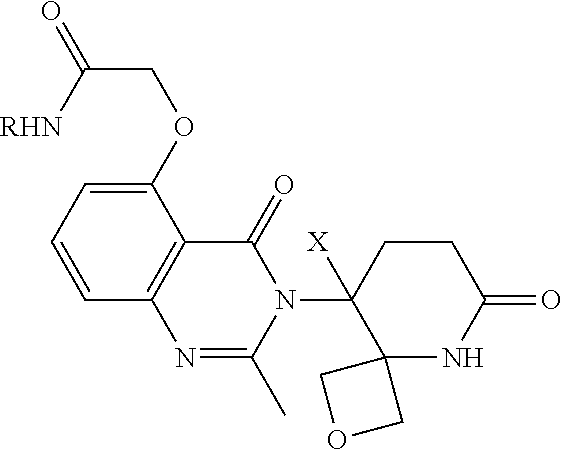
C1=C(OCC(=O)[RHN])C2=C(C=C1)N=C(C)N(C1([X])C3(NC(=O)CC1)COC3)C2=O
